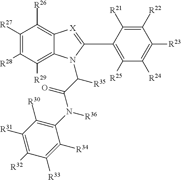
C1([R27])=C([R28])C([R29])=C2C(=C1[R26])[X]=C(C1=C([R25])C([R24])=C([R23])C([R22])=C1[R21])N2C(C(=O)N(C1=C([R30])C([R31])=C([R32])C([R33])=C1[R34])[R36])[R35]
